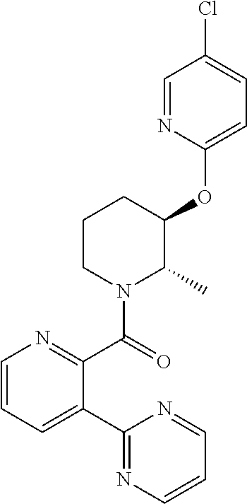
C1(OC2C(C)N(C(=O)C3=NC=CC=C3C3=NC=CC=N3)CCC2)=CC=C(Cl)C=N1
